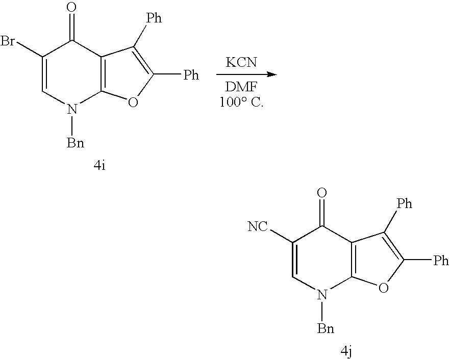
C1(Br)=CN([Bn])C2=C(C1=O)C([Ph])=C([Ph])O2.[KCN].C1([NC])=CN([Bn])C2=C(C1=O)C([Ph])=C([Ph])O2
